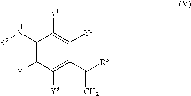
N(C1=C([Y4])C([Y3])=C(C([R3])=C)C([Y2])=C1[Y1])[R2]
